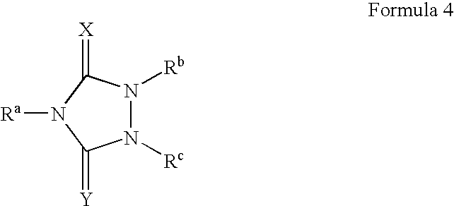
N1([Rc])N([Rb])C(=[X])N([Ra])C1=[Y]
